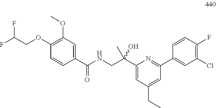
C1(OCC(F)F)=C(OC)C=C(C(NCC(C2=CC(CC)=CC(C3=CC(Cl)=C(F)C=C3)=N2)(O)C)=O)C=C1
